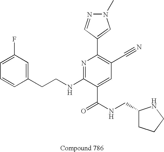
C1=CC(CCNC2=NC(C3=CN(C)N=C3)=C(C#N)C=C2C(NCC2CCCN2)=O)=CC(F)=C1
